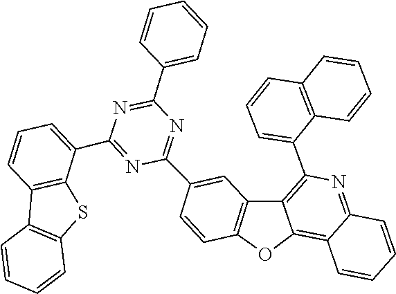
C1=C(C2=NC(C3=CC4=C(OC5=C6C(=NC(C7=CC=CC8=C7C=CC=C8)=C54)C=CC=C6)C=C3)=NC(C3=CC=CC=C3)=N2)C2=C(C=C1)C1=C(S2)C=CC=C1
